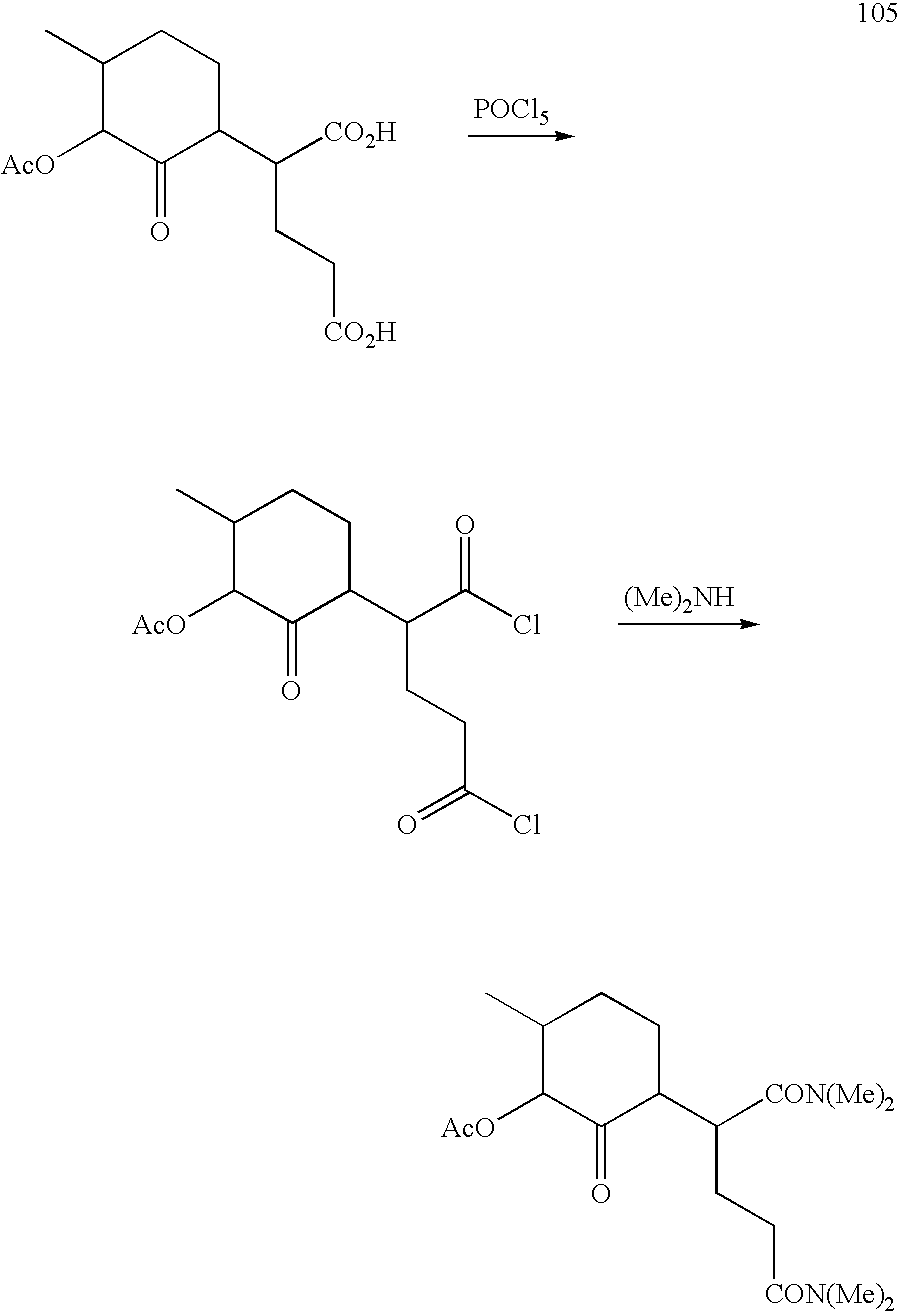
C1(C)C([AcO])C(=O)C(C(CC[CO2H])[CO2H])CC1.[POCl5].C1(C)C([AcO])C(=O)C(C(CCC(Cl)=O)C(Cl)=O)CC1.[(Me)2NH].C1(C)C([AcO])C(=O)C(C(CC[CON(Me)2])[CON(Me)2])CC1
